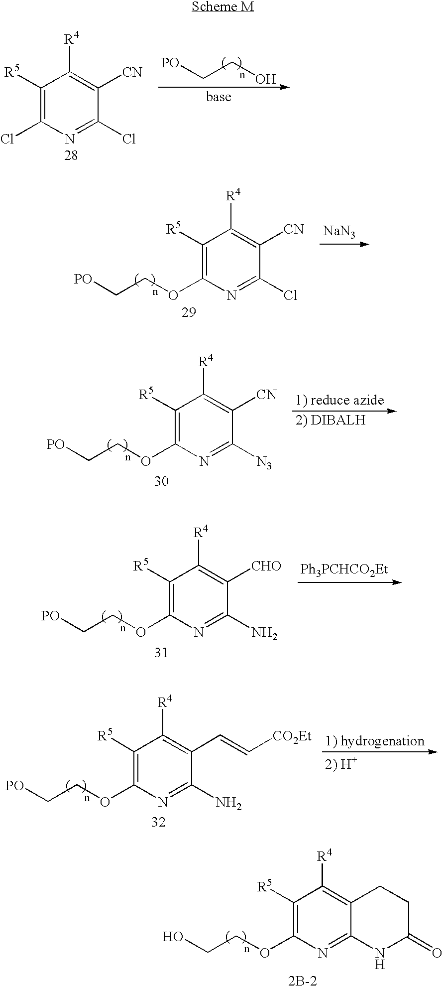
[PO]CCO.C1(Cl)=C([R5])C([R4])=C([CN])C(Cl)=N1.C1(OCC[PO])=C([R5])C([R4])=C([CN])C(Cl)=N1.[NaN3].C1(OCC[PO])=C([R5])C([R4])=C([CN])C([N3])=N1.[1) reduce azide].C1(OCC[PO])=C([R5])C([R4])=C([CHO])C(N)=N1.[Ph3PCHCO2Et].C1(OCC[PO])=C([R5])C([R4])=C(C=C[CO2Et])C(N)=N1.[1) hydrogenation].C1(OCCO)=C([R5])C([R4])=C2C(=N1)NC(=O)CC2
